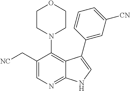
C1(C[NC])=CN=C2C(=C1N1CCOCC1)C(C1=CC([CN])=CC=C1)=CN2
